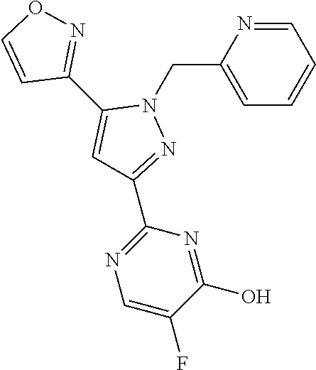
C1=NC(CN2C(C3=NOC=C3)=CC(C3=NC=C(F)C(O)=N3)=N2)=CC=C1
